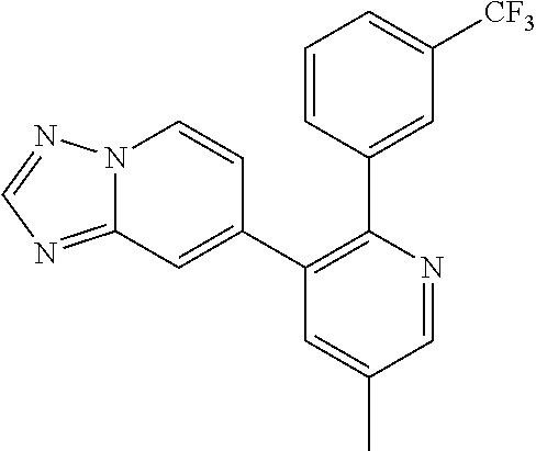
C1=CC(C2=C(C3=CC4=NC=NN4C=C3)C=C(C)C=N2)=CC([CF3])=C1
